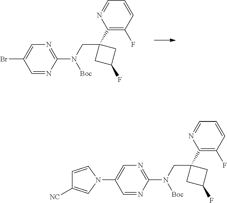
C1=CC(F)=C(C2(CN(C3=NC=C(Br)C=N3)[Boc])CC(F)C2)N=C1.C1=CC(F)=C(C2(CN(C3=NC=C(N4C=CC([NC])=C4)C=N3)[Boc])CC(F)C2)N=C1
